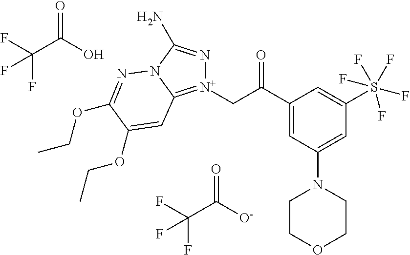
[N+]1(CC(=O)C2=CC(N3CCOCC3)=CC(S(F)(F)(F)(F)F)=C2)=C2N(C(N)=N1)N=C(OCC)C(OCC)=C2.FC(C([O-])=O)(F)F.FC(C(O)=O)(F)F
